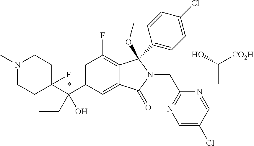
C1=C(C(C2(F)CCN(C)CC2)(O)CC)C=C2C(=C1F)C(C1=CC=C(Cl)C=C1)(OC)N(CC1=NC=C(Cl)C=N1)C2=O.C([CO2H])(O)C
